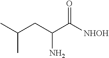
CC(CC(C([NHOH])=O)N)C
